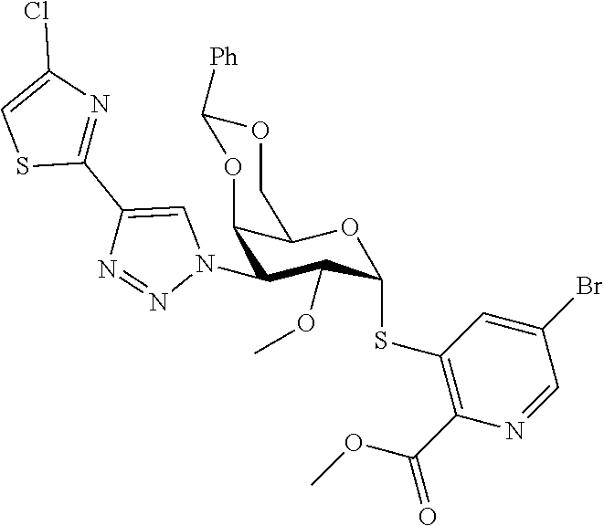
C12C(N3C=C(C4=NC(Cl)=CS4)N=N3)C(OC)C(SC3=C(C(OC)=O)N=CC(Br)=C3)OC1COC([Ph])O2
